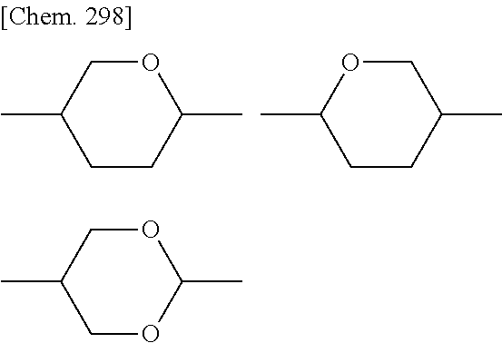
CC1CCC(C)OC1.CC1CCC(C)CO1.CC1COC(C)OC1
